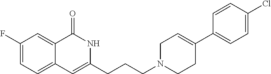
C1(F)=CC=C2C(=C1)C(=O)NC(CCCN1CC=C(C3=CC=C(Cl)C=C3)CC1)=C2
